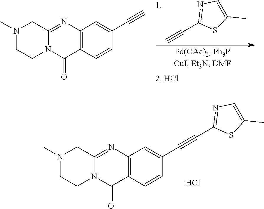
N1(C)CCN2C(=NC3=C(C2=O)C=CC(C#CC2=NC=C(C)S2)=C3)C1.Cl.C(C1=NC=C(C)S1)#C.N1(C)CCN2C(=NC3=C(C2=O)C=CC(C#C)=C3)C1
